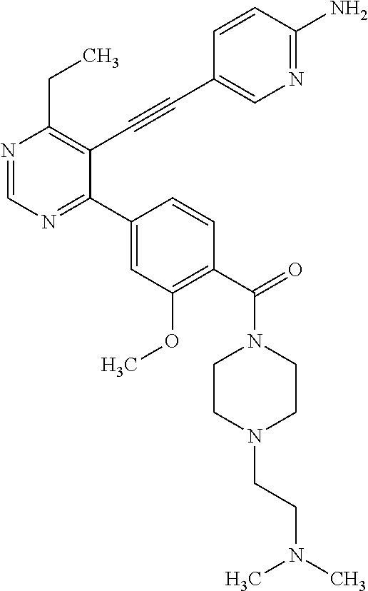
N1=CN=C(C2=CC(OC)=C(C(=O)N3CCN(CCN(C)C)CC3)C=C2)C(C#CC2=CN=C(N)C=C2)=C1CC
